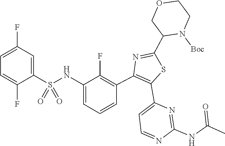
C(NC1=NC(C2=C(C3=C(F)C(NS(=O)(C4=CC(F)=CC=C4F)=O)=CC=C3)N=C(C3COCCN3[Boc])S2)=CC=N1)(=O)C
